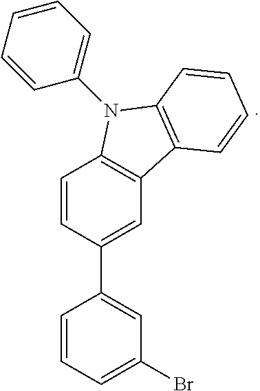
C1=CC(C2=CC(Br)=CC=C2)=CC2=C1N(C1=CC=CC=C1)C1=C2C=CC=C1
